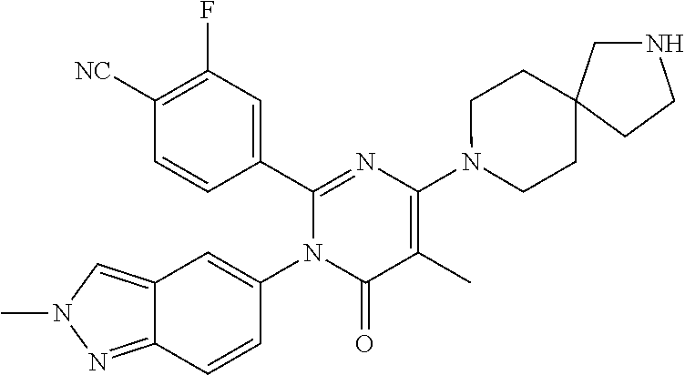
C1(C2=CC(F)=C([CN])C=C2)=NC(N2CCC3(CC2)CNCC3)=C(C)C(=O)N1C1=CC2=CN(C)N=C2C=C1
